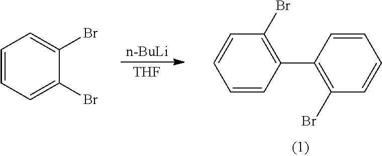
C1=CC=C(Br)C(Br)=C1.[n-BuLi].[THF].C1=CC(C2=C(Br)C=CC=C2)=C(Br)C=C1
